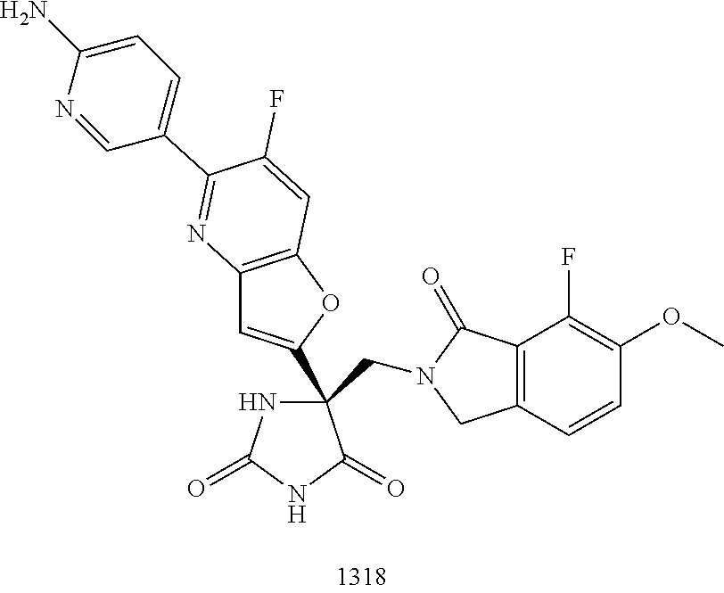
C12=C(C=CC(OC)=C1F)CN(CC1(C3=CC4=C(O3)C=C(F)C(C3=CC=C(N)N=C3)=N4)NC(=O)NC1=O)C2=O
